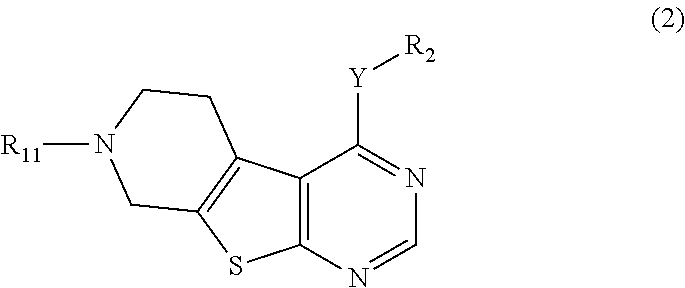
C12=C(N=CN=C1[Y][R2])SC1=C2CCN([R11])C1
